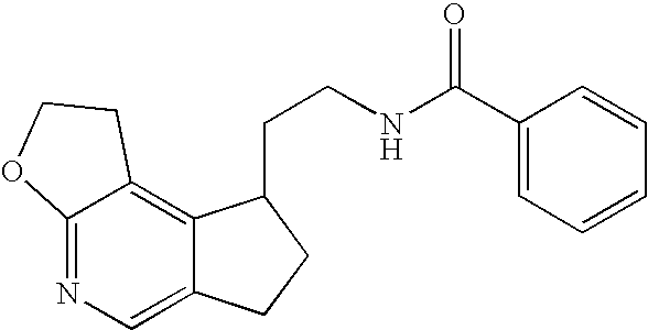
C12=NC=C3C(=C1CCO2)C(CCNC(C1=CC=CC=C1)=O)CC3
